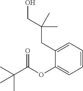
C(CC1=CC=CC=C1OC(C(C)(C)C)=O)(CO)(C)C
